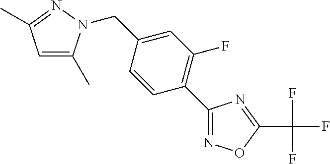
N1=C(C)C=C(C)N1CC1=CC(F)=C(C2=NOC(C(F)(F)F)=N2)C=C1
